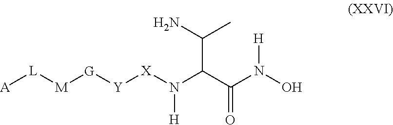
[X](N(C(C(N)C)C(N([H])O)=O)[H])[Y][G][M][L][A]
